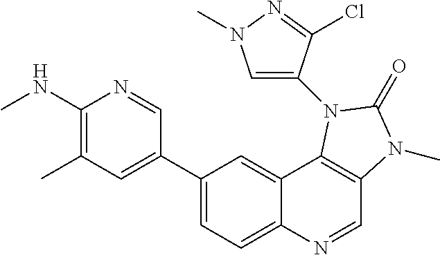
C1(C2=CC(C)=C(NC)N=C2)=CC=C2C(=C1)C1=C(C=N2)N(C)C(=O)N1C1=CN(C)N=C1Cl
